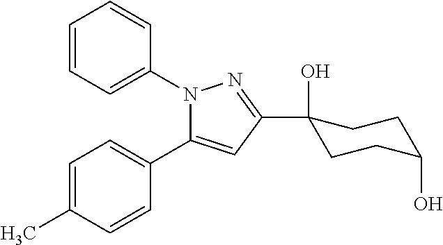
C1=C(C)C=CC(C2=CC(C3(O)CCC(O)CC3)=NN2C2=CC=CC=C2)=C1
